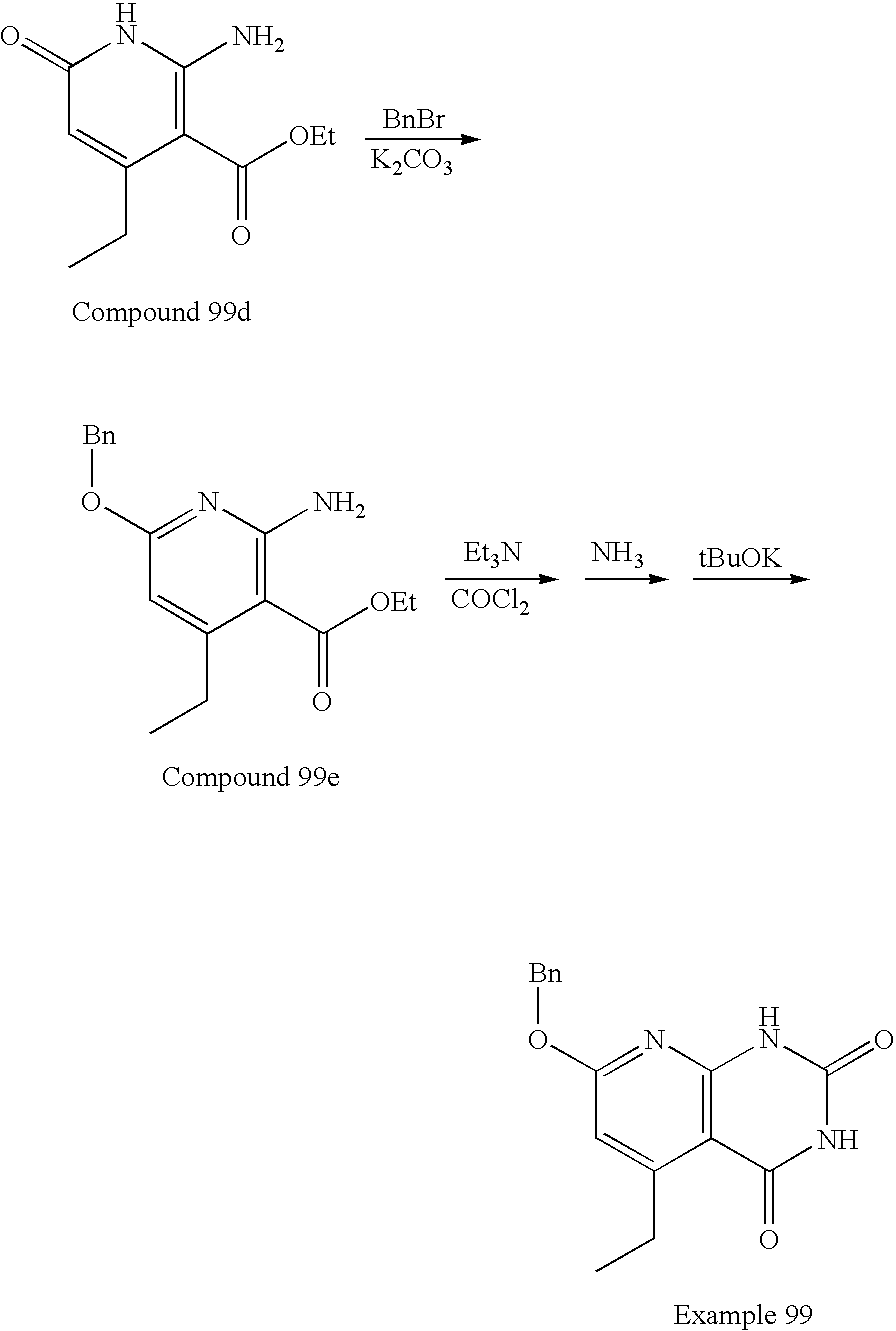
[BnBr].[K2CO3].C1(=O)C=C(CC)C(C(=O)[OEt])=C(N)N1.[Et3N].[COCl2].N.[tBuOK].C1(O[Bn])=NC(N)=C(C(=O)[OEt])C(CC)=C1.C1(O[Bn])=NC2=C(C(CC)=C1)C(=O)NC(=O)N2
